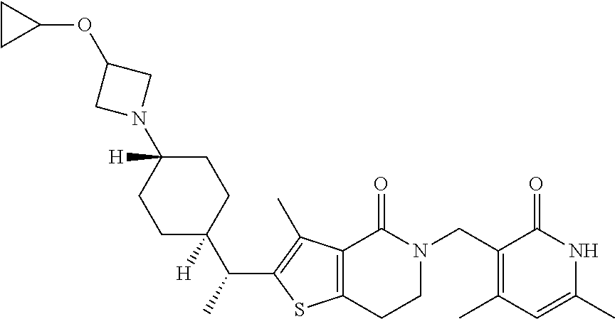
C12=C(C(C)=C(C(C)C3([H])CCC(N4CC(OC5CC5)C4)([H])CC3)S1)C(=O)N(CC1=C(C)C=C(C)NC1=O)CC2
